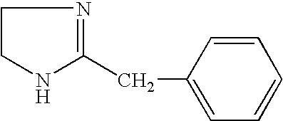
C1CNC(CC2=CC=CC=C2)=N1
